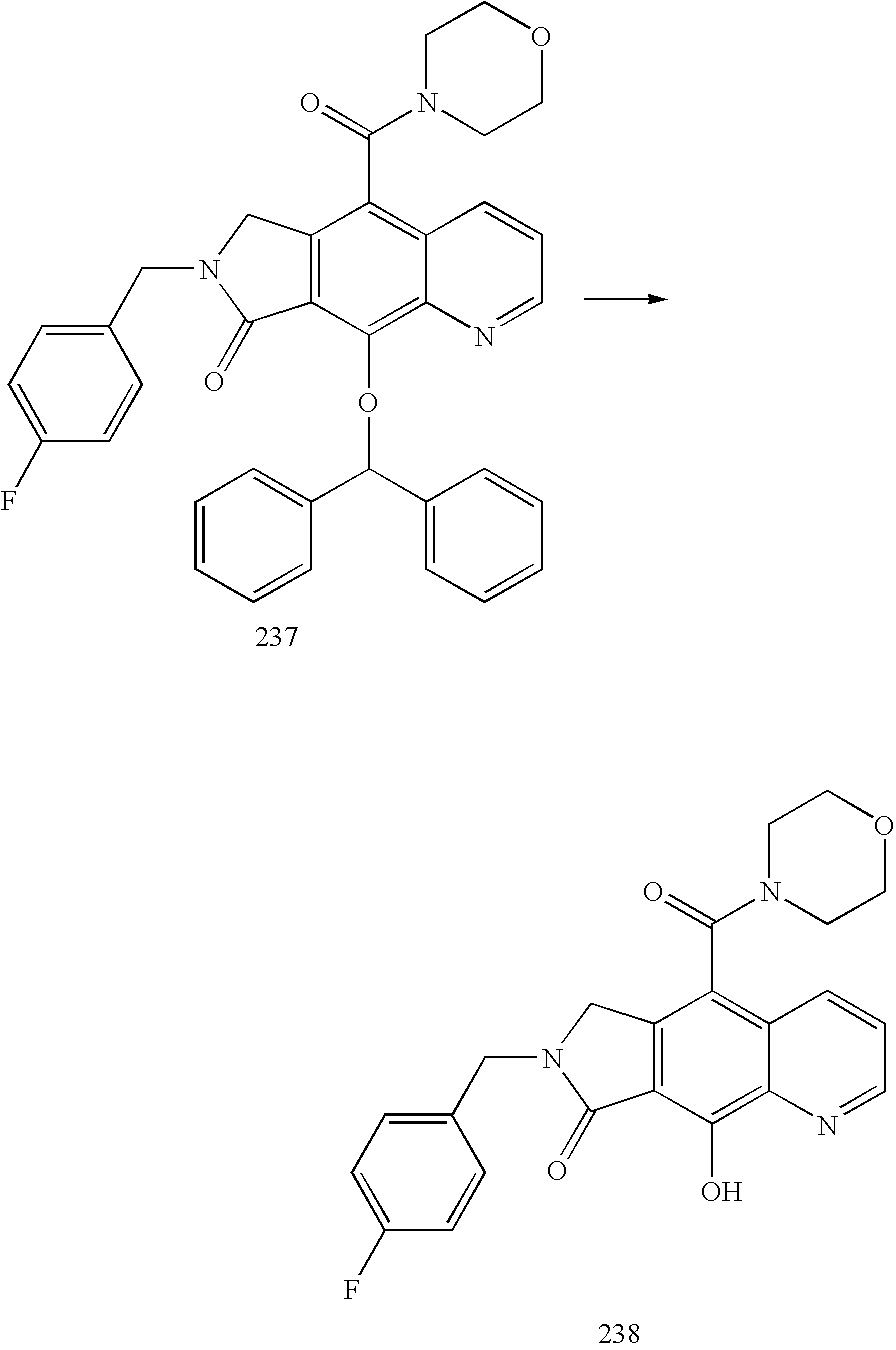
C12=C(C(OC(C3=CC=CC=C3)C3=CC=CC=C3)=C3C(=C1C(=O)N1CCOCC1)C=CC=N3)C(=O)N(CC1=CC=C(F)C=C1)C2.C12=C(C(O)=C3C(=C1C(=O)N1CCOCC1)C=CC=N3)C(=O)N(CC1=CC=C(F)C=C1)C2
